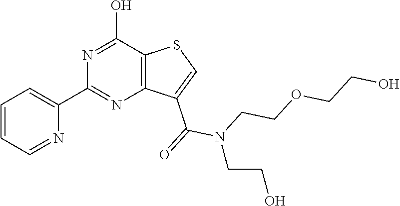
C12=C(C(O)=NC(C3=CC=CC=N3)=N1)SC=C2C(=O)N(CCOCCO)CCO
